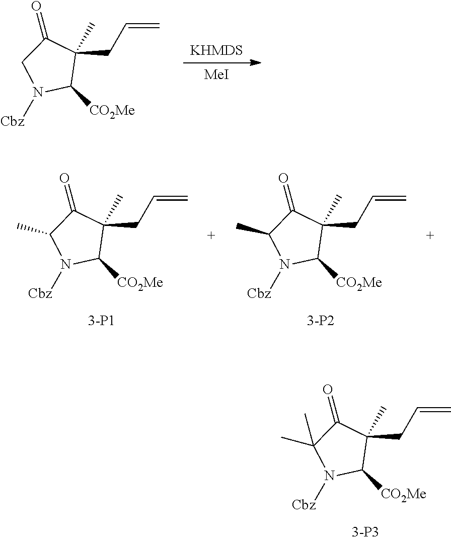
C(C1(C)C([CO2Me])N([Cbz])C(C)(C)C1=O)C=C.[KHMDS].[MeI].C(C1(C)C([CO2Me])N([Cbz])CC1=O)C=C.C(C1(C)C([CO2Me])N([Cbz])C(C)C1=O)C=C.C(C1(C)C([CO2Me])N([Cbz])C(C)C1=O)C=C
